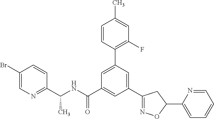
C1(C2=NOC(C3=CC=CC=N3)C2)=CC(C2=C(F)C=C(C)C=C2)=CC(C(NC(C2=NC=C(Br)C=C2)C)=O)=C1
